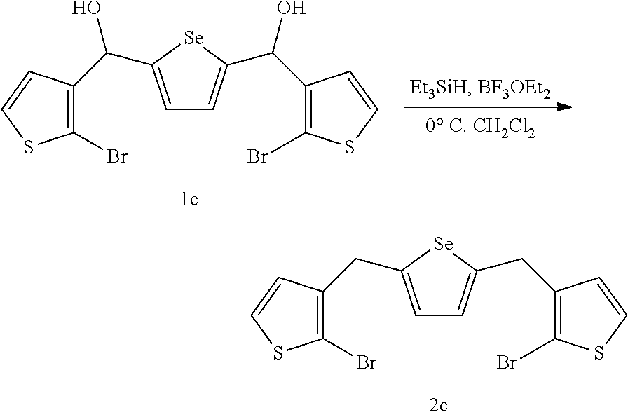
C1=C(C(C2=C(Br)SC=C2)O)[Se]C(C(C2=C(Br)SC=C2)O)=C1.C1=C(CC2=C(Br)SC=C2)[Se]C(CC2=C(Br)SC=C2)=C1
